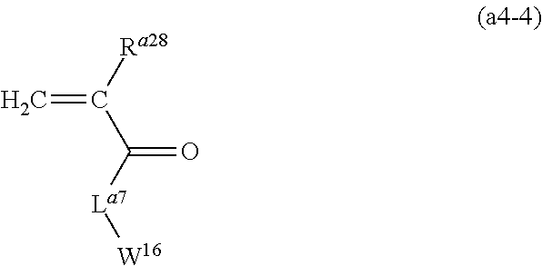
C=C([Ra28])C([La7][W16])=O
